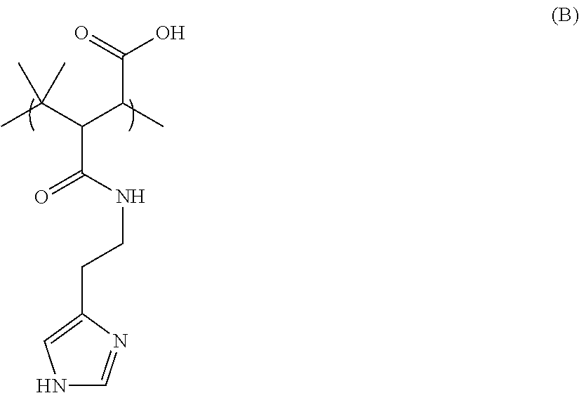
CC(C(C(C)C(=O)O)C(NCCC1=CNC=N1)=O)(C)C
